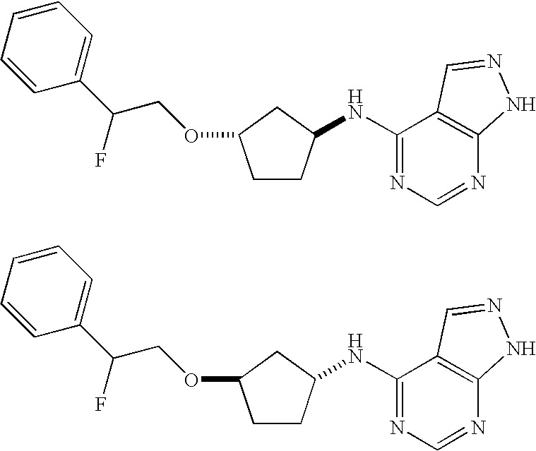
C1=CC=CC(C(COC2CCC(NC3=NC=NC4=C3C=NN4)C2)F)=C1.C1=CC=CC(C(COC2CCC(NC3=NC=NC4=C3C=NN4)C2)F)=C1
